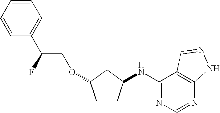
C1=CC=CC(C(F)COC2CCC(NC3=NC=NC4=C3C=NN4)C2)=C1
